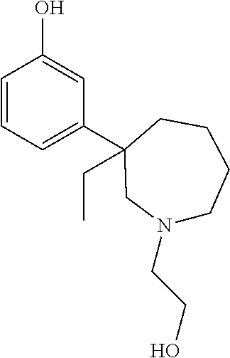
C1=CC=C(C2(CC)CCCCN(CCO)C2)C=C1O
